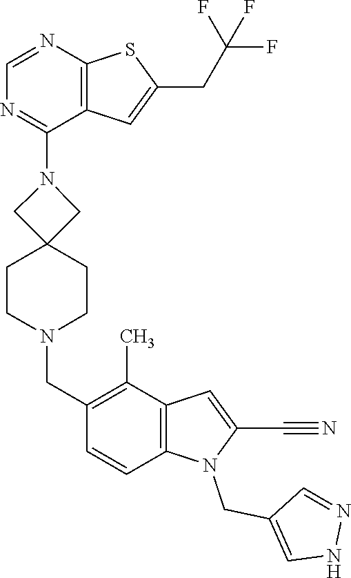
C12=C(C=C(CC(F)(F)F)S1)C(N1CC3(CCN(CC4=C(C)C5=C(C=C4)N(CC4=CNN=C4)C(C#N)=C5)CC3)C1)=NC=N2
